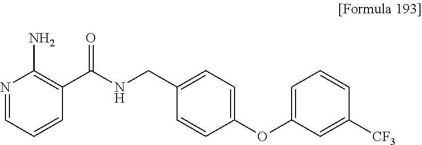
N1=CC=CC(C(NCC2=CC=C(OC3=CC=CC([CF3])=C3)C=C2)=O)=C1N
